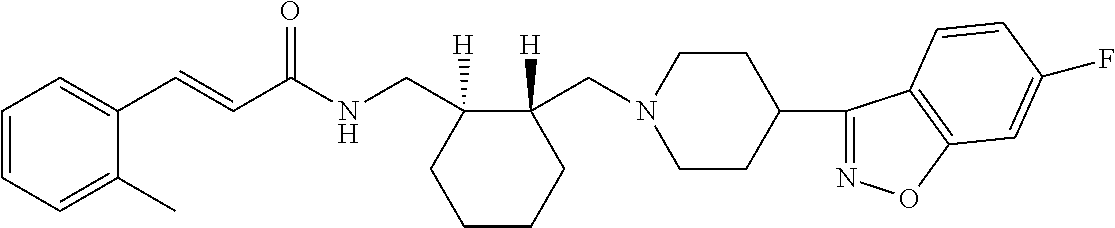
C1(C=CC(NCC2([H])C(CN3CCC(C4=NOC5=C4C=CC(F)=C5)CC3)([H])CCCC2)=O)=CC=CC=C1C
